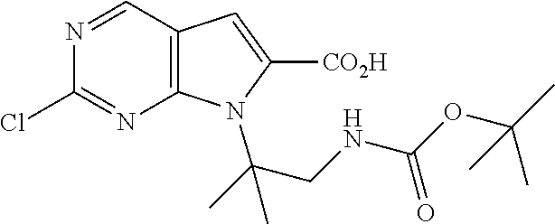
C12=C(C=NC(Cl)=N1)C=C([CO2H])N2C(C)(CNC(=O)OC(C)(C)C)C
